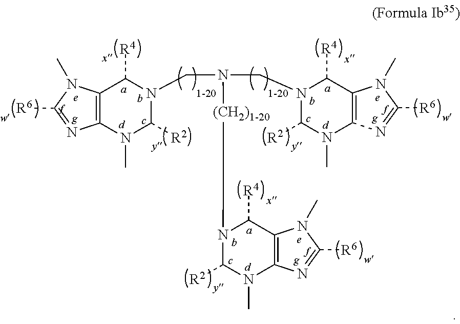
C12=C(N(C)C([R2])N(CN([(CH2)1-20]N3C([R2])N(C)C4=C(C3[R4])N(C)C([R6])=N4)CN3C([R2])N(C)C4=C(C3[R4])N(C)C([R6])=N4)C1[R4])N=C([R6])N2C
